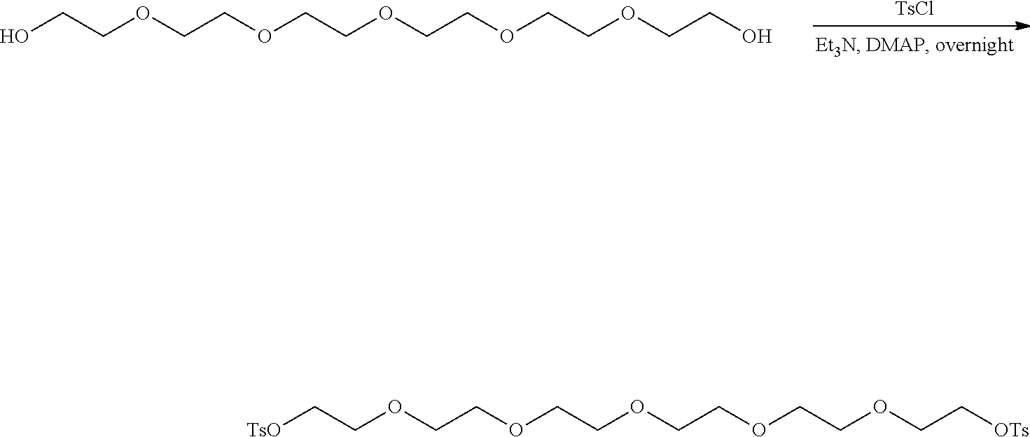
[TsCl].OCCOCCOCCOCCOCCOCCO.[TsO]CCOCCOCCOCCOCCOCC[OTs]
